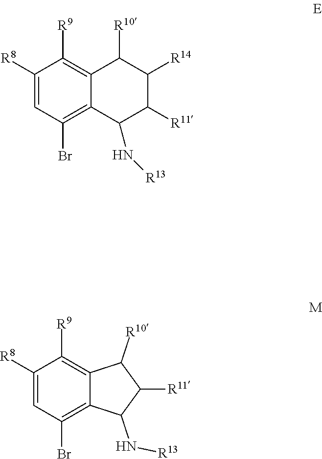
C1([R8])=CC(Br)=C2C(=C1[R9])C([R10])C([R11])C2N[R13].C1([R8])=CC(Br)=C2C(=C1[R9])C([R10])C([R14])C([R11])C2N[R13]
